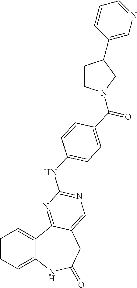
C1=CC=C2C(=C1)C1=NC(NC3=CC=C(C(=O)N4CCC(C5=CN=CC=C5)C4)C=C3)=NC=C1CC(=O)N2
